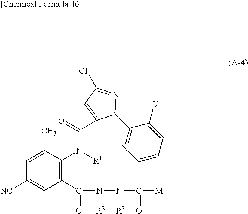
C1(C(=O)N([R2])N([R3])C(=O)[M])=C(N([R1])C(=O)C2=CC(Cl)=NN2C2=NC=CC=C2Cl)C(C)=CC([NC])=C1
